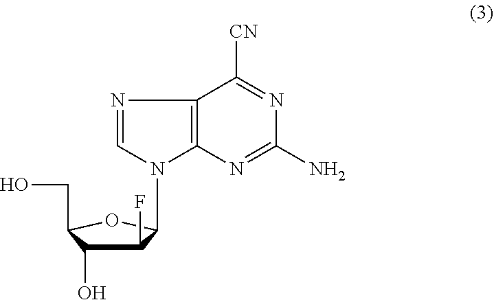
C1(F)C(O)C(CO)OC1N1C=NC2=C1N=C(N)N=C2[CN]
